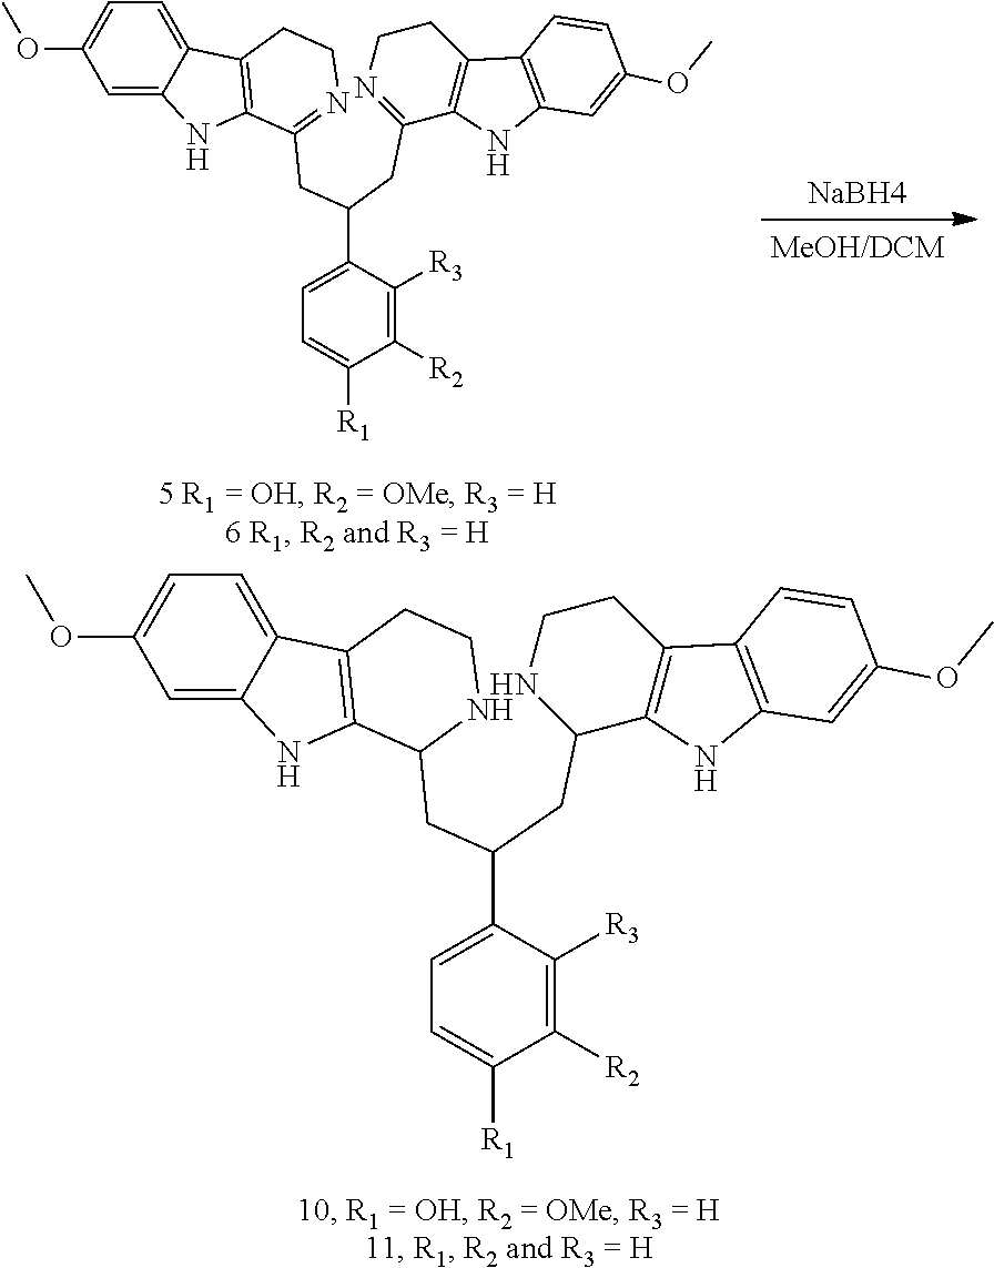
C1=C2C(=CC=C1OC)C1=C(N2)C(CC(CC2=NCCC3=C2NC2=C3C=CC(OC)=C2)C2=CC=C([R1])C([R2])=C2[R3])=NCC1.[NaBH4].C1=C2C(=CC=C1OC)C1=C(N2)C(CC(CC2C3=C(C4=C(C=C(OC)C=C4)N3)CCN2)C2=CC=C([R1])C([R2])=C2[R3])NCC1
